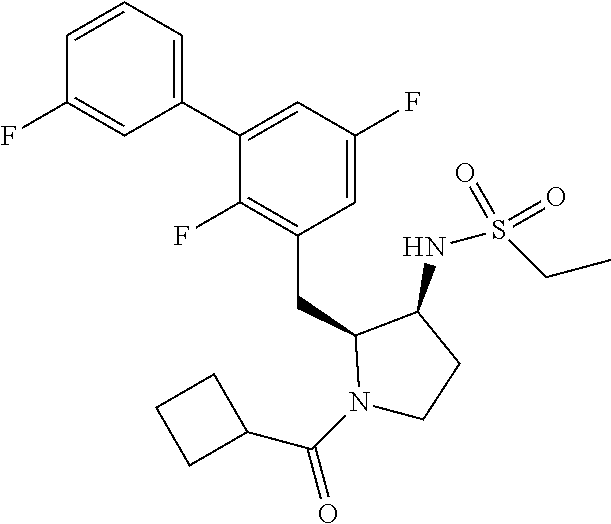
C1(C2=CC(F)=CC(CC3N(C(C4CCC4)=O)CCC3NS(CC)(=O)=O)=C2F)=CC=CC(F)=C1
